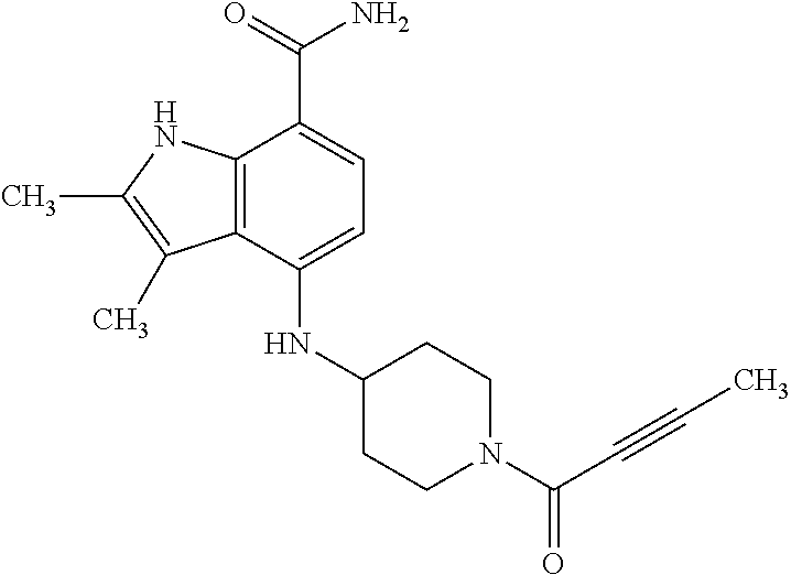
C1(NC2CCN(C(=O)C#CC)CC2)=CC=C(C(=O)N)C2=C1C(C)=C(C)N2
